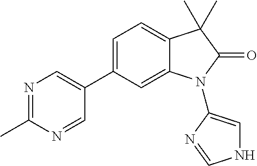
C1=C(C2=CN=C(C)N=C2)C=C2C(=C1)C(C)(C)C(=O)N2C1=CNC=N1
